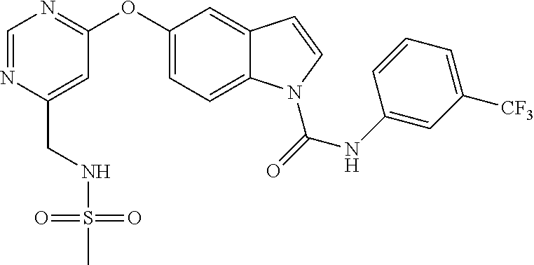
C1(OC2=NC=NC(CNS(C)(=O)=O)=C2)=CC=C2C(=C1)C=CN2C(=O)NC1=CC([CF3])=CC=C1
